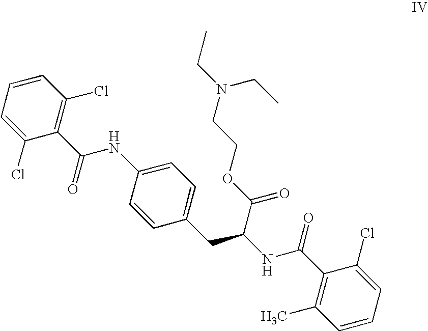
C1(C(NC2=CC=C(CC(C(=O)OCCN(CC)CC)NC(=O)C3=C(C)C=CC=C3Cl)C=C2)=O)=C(Cl)C=CC=C1Cl
